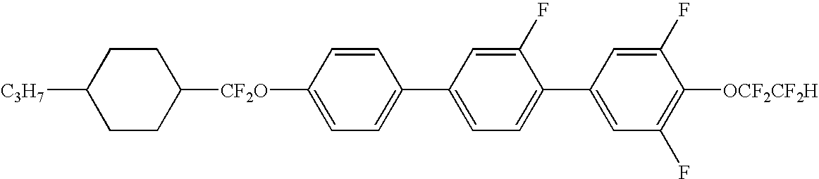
C1([CF2O]C2=CC=C(C3=CC=C(C4=CC(F)=C([OCF2CF2H])C(F)=C4)C(F)=C3)C=C2)CCC([C3H7])CC1
